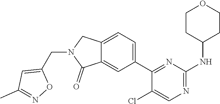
C12=CC(C3=NC(NC4CCOCC4)=NC=C3Cl)=CC=C1CN(CC1=CC(C)=NO1)C2=O
